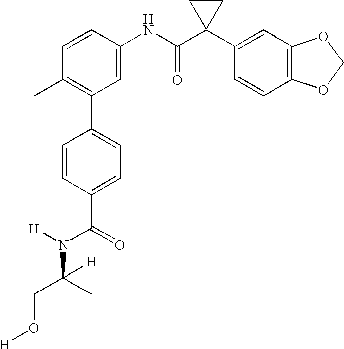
C1(NC(C2(C3=CC4=C(C=C3)OCO4)CC2)=O)=CC(C2=CC=C(C(N(C(C)(CO[H])[H])[H])=O)C=C2)=C(C)C=C1
